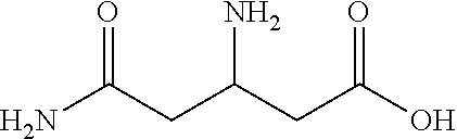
NC(CC(CC(O)=O)N)=O
